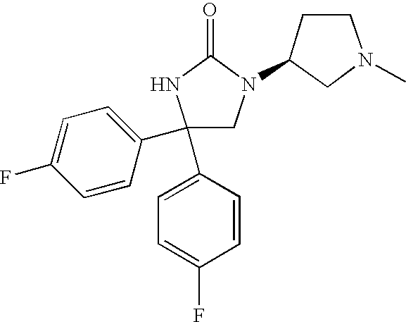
C1(C2=CC=C(F)C=C2)(C2=CC=C(F)C=C2)CN(C2CN(C)CC2)C(=O)N1
